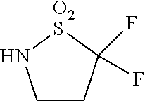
C1CC(F)(F)[O2S]N1
